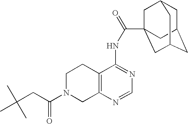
C1N(C(=O)CC(C)(C)C)CC2=C(C1)C(NC(=O)C13CC4CC(CC(C1)C4)C3)=NC=N2
